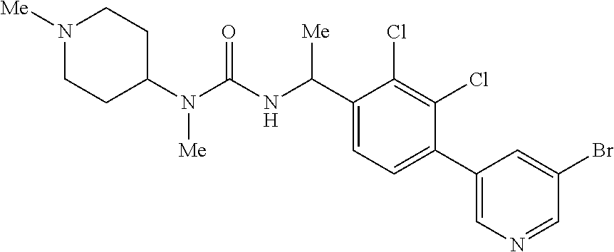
C1(N(C(NC(C2=CC=C(C3=CN=CC(Br)=C3)C(Cl)=C2Cl)[Me])=O)[Me])CCN([Me])CC1
